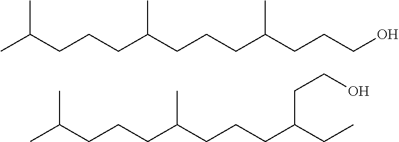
CC(CCCC(CCCC(CCCO)C)C)C.CC(CCCC(CCCC(CCO)CC)C)C
